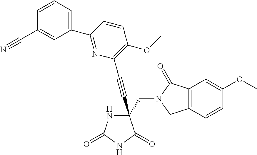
C(#CC1(CN2C(=O)C3=C(C2)C=CC(OC)=C3)NC(=O)NC1=O)C1=C(OC)C=CC(C2=CC=CC(C#N)=C2)=N1
